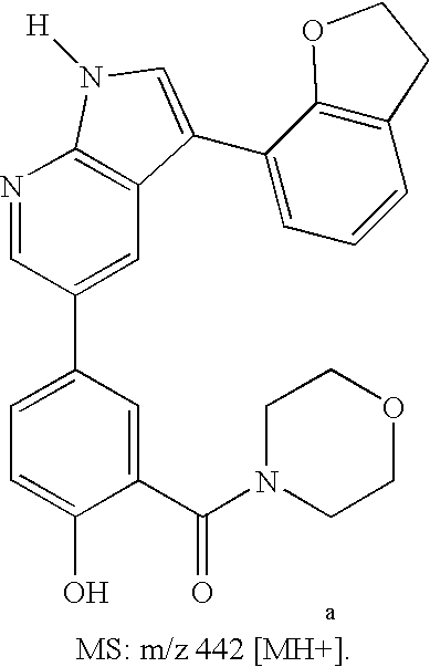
C1=C(C2=CC3=C(N=C2)N([H])C=C3C2=CC=CC3=C2OCC3)C=C(C(N2CCOCC2)=O)C(O)=C1
